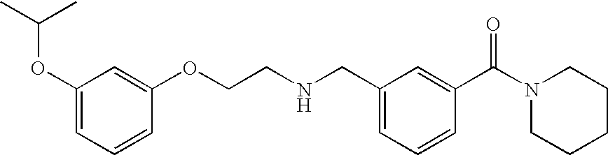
CC(C)OC1=CC=CC(OCCNCC2=CC=CC(C(N3CCCCC3)=O)=C2)=C1
